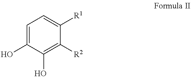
C1=C(O)C(O)=C([R2])C([R1])=C1
